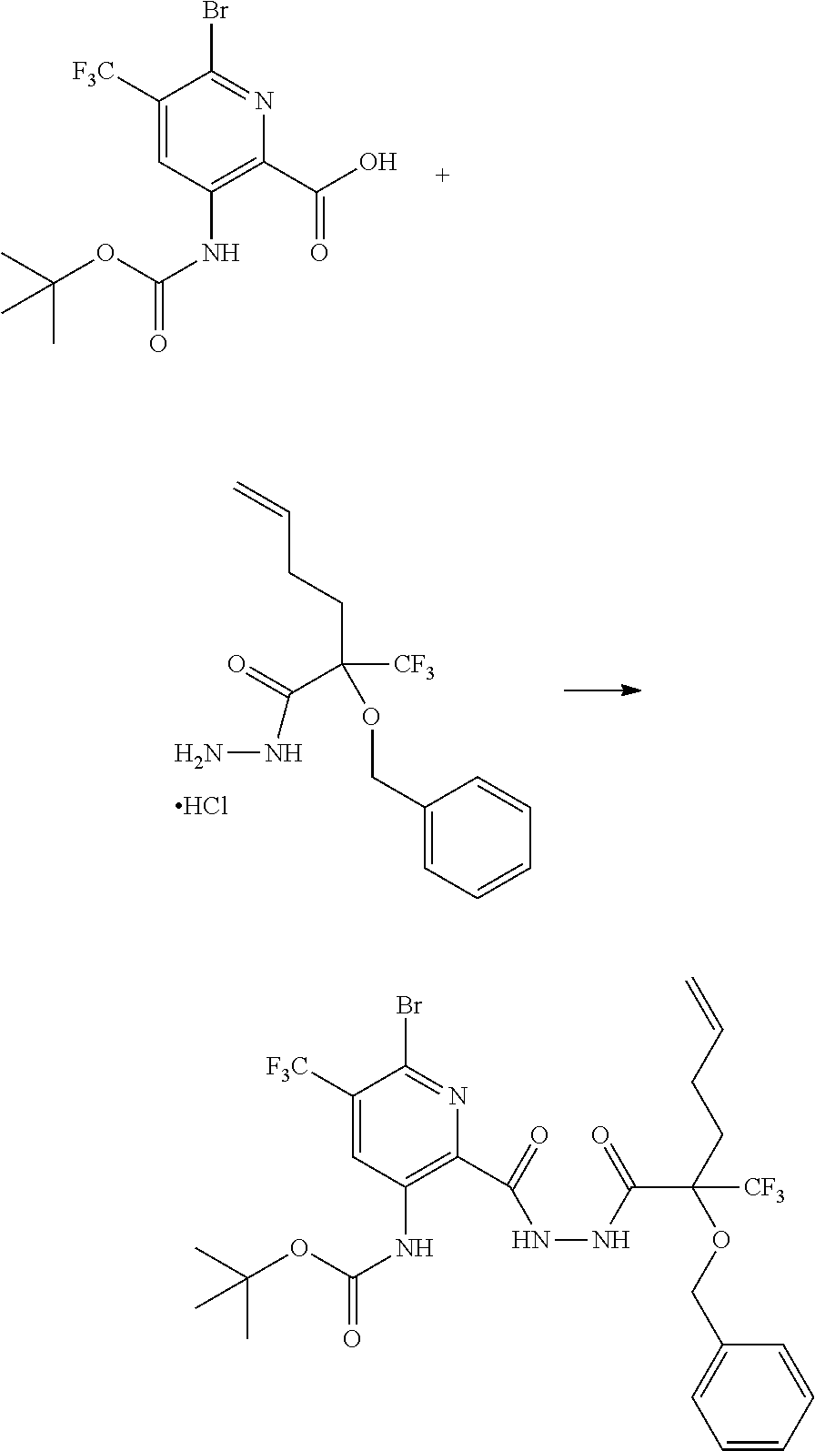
C(C1=C(NC(=O)OC(C)(C)C)C=C([F3C])C(Br)=N1)(=O)O.C1(C(=O)NNC(C(OCC2=CC=CC=C2)(CCC=C)[CF3])=O)=C(NC(=O)OC(C)(C)C)C=C([F3C])C(Br)=N1.C(C(CCC=C)([CF3])OCC1=CC=CC=C1)(=O)NN.Cl
